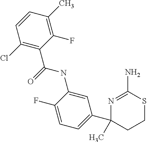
C1(Cl)=C(C(=O)NC2=CC(C3(C)N=C(N)SCC3)=CC=C2F)C(F)=C(C)C=C1
